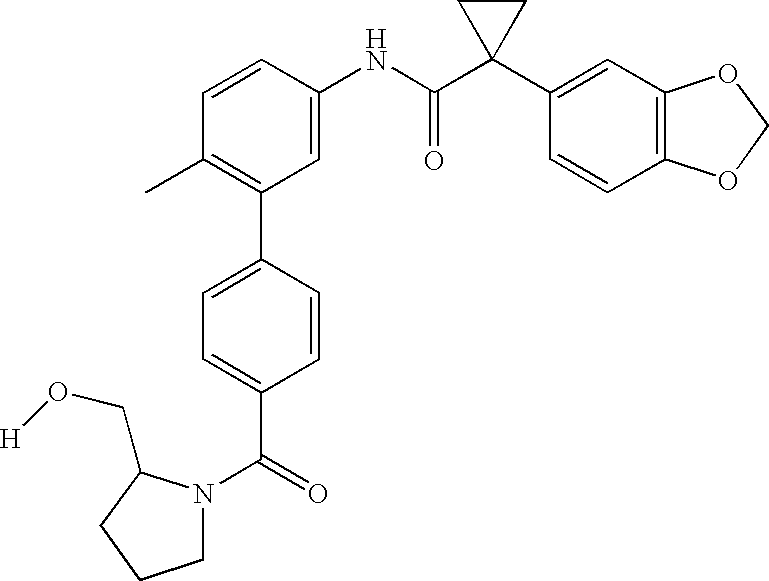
C1(NC(C2(C3=CC4=C(C=C3)OCO4)CC2)=O)=CC(C2=CC=C(C(N3CCCC3CO[H])=O)C=C2)=C(C)C=C1
